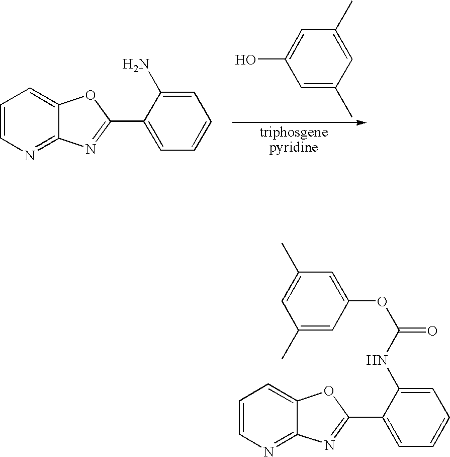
C1=CN=C2C(=C1)OC(C1=CC=CC=C1N)=N2.C1=C(C)C=C(O)C=C1C.C1=CN=C2C(=C1)OC(C1=CC=CC=C1NC(OC1=CC(C)=CC(C)=C1)=O)=N2
